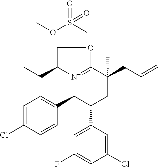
C1(C2=CC=C(Cl)C=C2)C(C2=CC(F)=CC(Cl)=C2)CC(CC=C)(C)C2=[N+]1C(CC)CO2.O=S(C)(OC)=O
